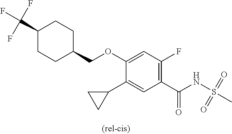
C1(C2CC2)=CC(C(NS(C)(=O)=O)=O)=C(F)C=C1OCC1CCC(C(F)(F)F)CC1
